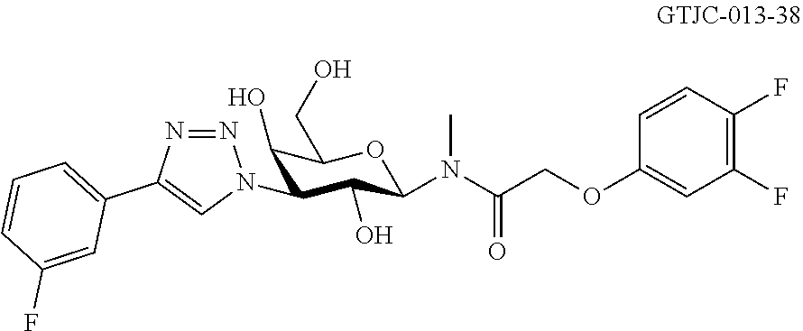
C(C(N(C1C(O)C(N2N=NC(C3=CC=CC(F)=C3)=C2)C(O)C(CO)O1)C)=O)OC1=CC(F)=C(F)C=C1
